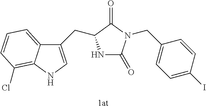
[1at].N1C(=O)N(CC2=CC=C(I)C=C2)C(=O)C1CC1=CNC2=C(Cl)C=CC=C12
